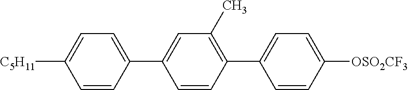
C1=CC(C2=CC(C)=C(C3=CC=C([OSO2CF3])C=C3)C=C2)=CC=C1[C5H11]
